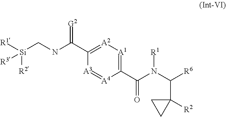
C1(C(N(C([R6])C2([R2])CC2)[R1])=O)=[A1][A2]=C(C(=[G2])NC[Si]([R1])([R3])[R2])[A3]=[A4]1
